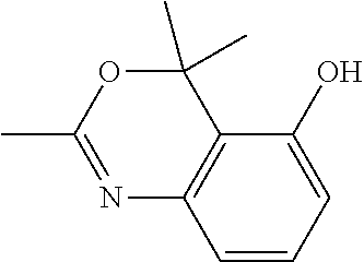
C1(C)=NC2=C(C(C)(C)O1)C(O)=CC=C2
